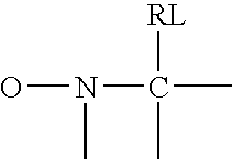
ON(C)C(C)([RL])C
